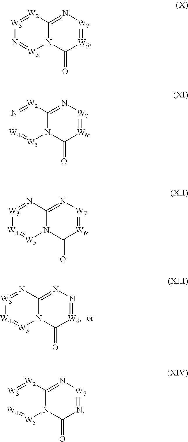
[W3]1=NC2=NN=[W6]C(=O)N2[W5]=[W4]1.[W3]1=[W2]C2=N[W7]=[W6]C(=O)N2[W5]=N1.N1=[W2]C2=N[W7]=[W6]C(=O)N2[W5]=[W4]1.[W3]1=NC2=N[W7]=[W6]C(=O)N2[W5]=[W4]1.[W3]1=[W2]C2=N[W7]=NC(=O)N2[W5]=[W4]1
